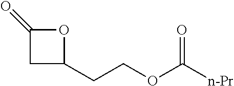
C1(CCOC([n-Pr])=O)OC(=O)C1
